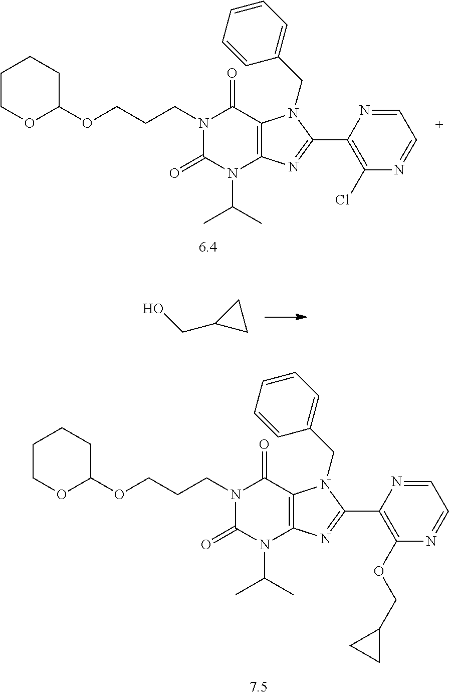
C1CC1CO.N1(CCCOC2OCCCC2)C(=O)N(C(C)C)C2=C(C1=O)N(CC1=CC=CC=C1)C(C1=C(OCC3CC3)N=CC=N1)=N2.N1(CCCOC2OCCCC2)C(=O)N(C(C)C)C2=C(C1=O)N(CC1=CC=CC=C1)C(C1=C(Cl)N=CC=N1)=N2
